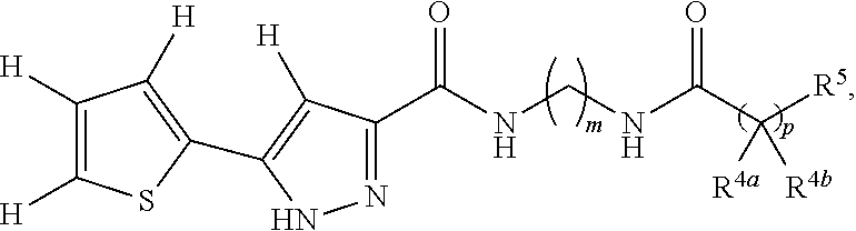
N1=C(C(NCNC(C([R5])([R4a])[R4b])=O)=O)C([H])=C(C2=C([H])C([H])=C([H])S2)N1
